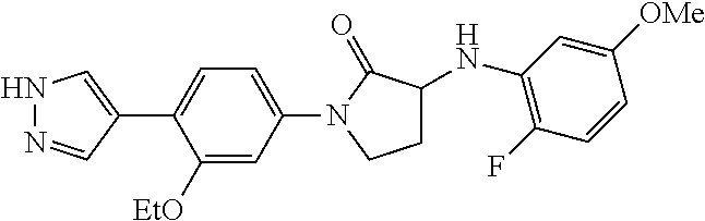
N1N=CC(C2=CC=C(N3CCC(NC4=C(F)C=CC([OMe])=C4)C3=O)C=C2[EtO])=C1
